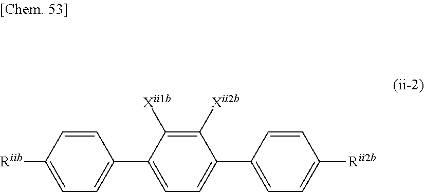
[Riib]C1=CC=C(C2=CC=C(C3=CC=C([Rii2b])C=C3)C([Xii2b])=C2[Xii1b])C=C1
